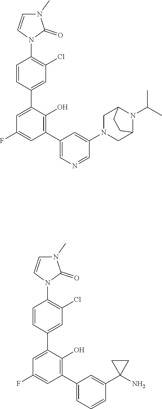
C1=CC(C2=CC(F)=CC(C3=CC=CC(C4(N)CC4)=C3)=C2O)=CC(Cl)=C1N1C(=O)N(C)C=C1.C1=CC(C2=CC(F)=CC(C3=CN=CC(N4CC5N(C(C)C)C(C4)CC5)=C3)=C2O)=CC(Cl)=C1N1C(=O)N(C)C=C1
